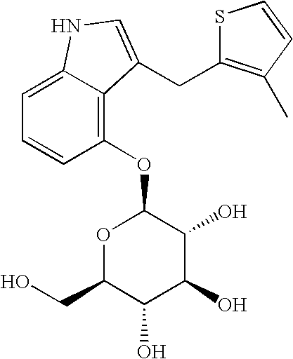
S1C(CC2=CNC3=CC=CC(OC4OC(CO)C(O)C(O)C4O)=C32)=C(C)C=C1
